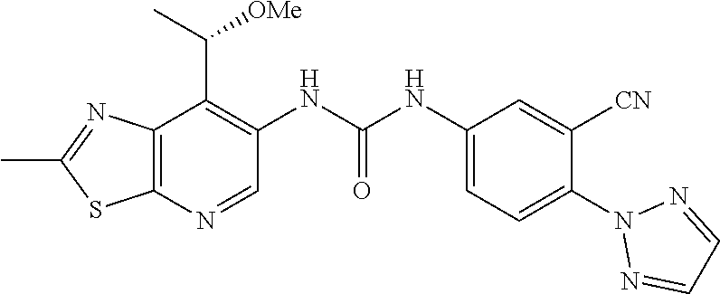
C1=NN(C2=CC=C(NC(NC3=C(C(C)[OMe])C4=C(SC(C)=N4)N=C3)=O)C=C2[CN])N=C1
